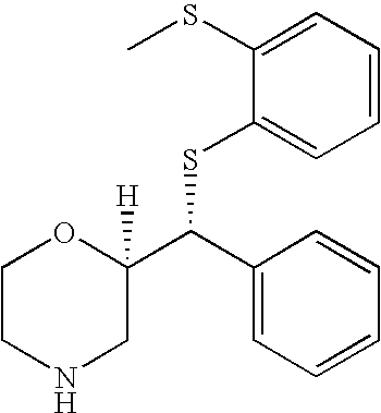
C1CNCC(C(C2=CC=CC=C2)SC2=CC=CC=C2SC)([H])O1
